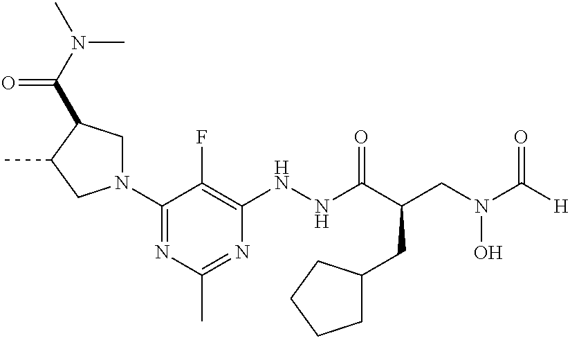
C1(N2CC(C(N(C)C)=O)C(C)C2)=NC(C)=NC(NNC(C(CN(C([H])=O)O)CC2CCCC2)=O)=C1F
